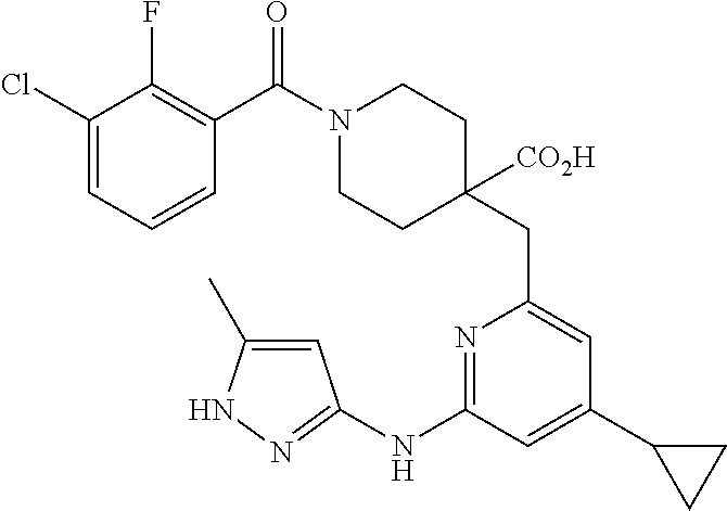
C1(Cl)=CC=CC(C(N2CCC(CC3=CC(C4CC4)=CC(NC4=NNC(C)=C4)=N3)([CO2H])CC2)=O)=C1F
